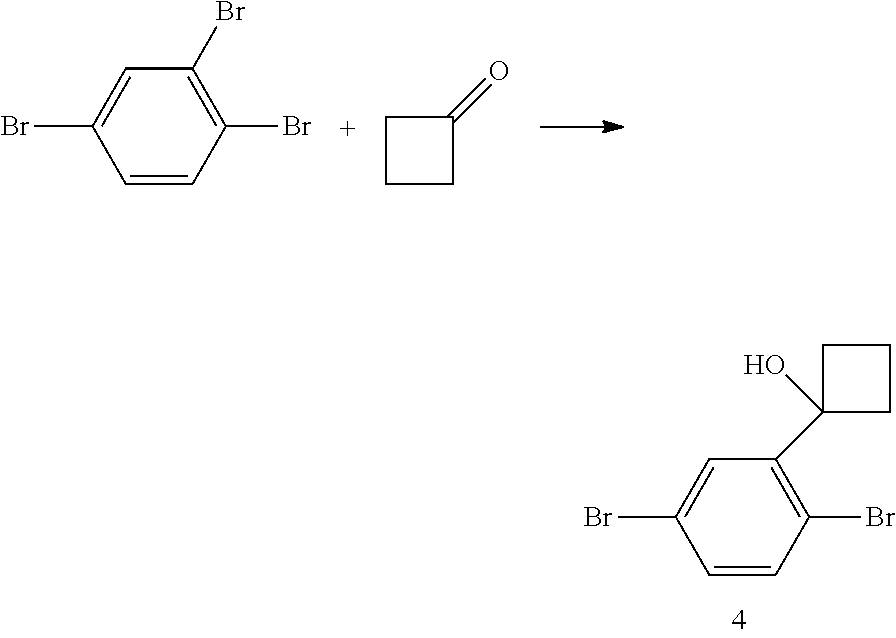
C1=CC(Br)=C(Br)C=C1Br.C1CCC1=O.C1=CC(Br)=C(C2(O)CCC2)C=C1Br
